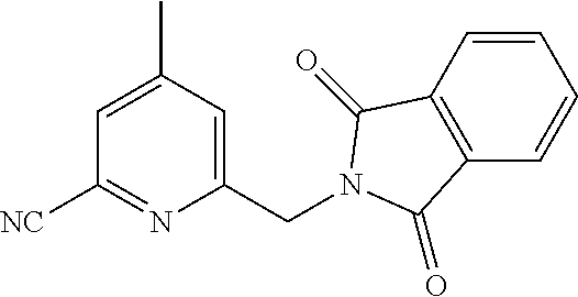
C1(CN2C(=O)C3=C(C2=O)C=CC=C3)=CC(C)=CC([NC])=N1
